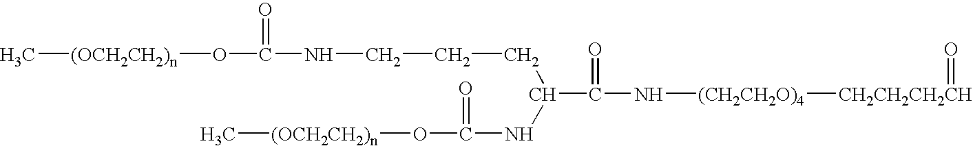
[CH2CH2CH2CH]([(CH2CH2O)4]NC(C(CCCNC(=O)O[(OCH2CH2)n]C)NC(O[(OCH2CH2)n]C)=O)=O)=O
